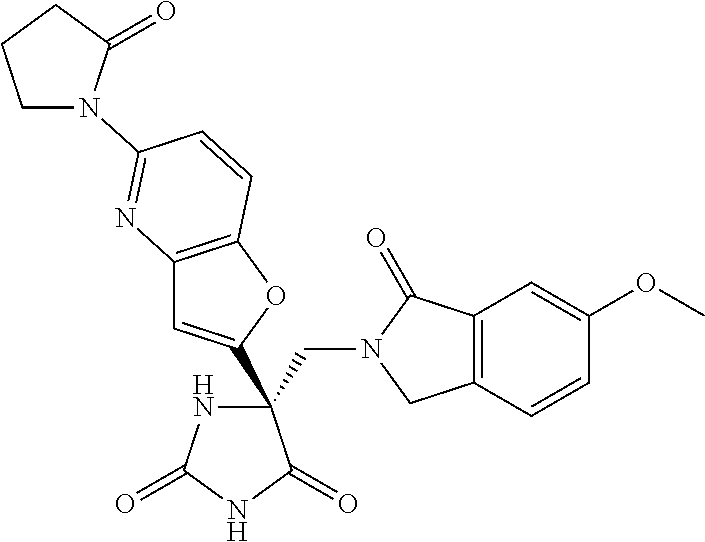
C1CCC(=O)N1C1=NC2=C(OC(C3(CN4CC5=C(C4=O)C=C(OC)C=C5)NC(=O)NC3=O)=C2)C=C1
